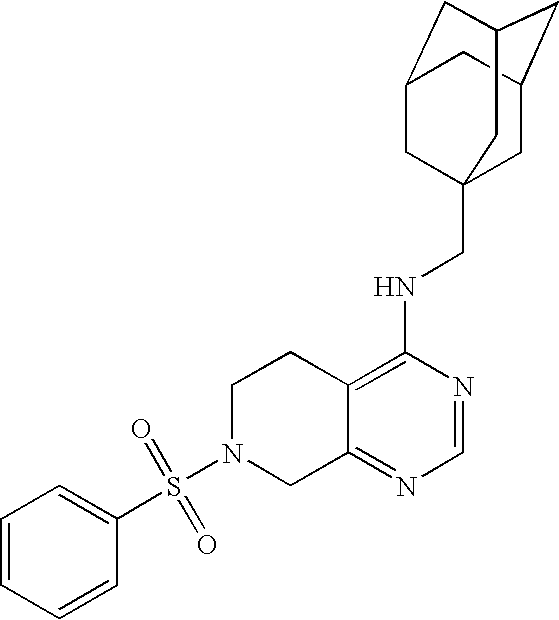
S(N1CC2=NC=NC(NCC34CC5CC(CC(C3)C5)C4)=C2CC1)(=O)(=O)C1=CC=CC=C1
